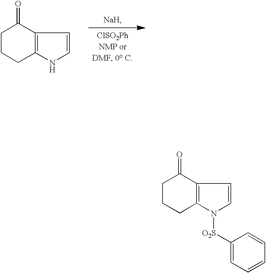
C1CCC2=C(C1=O)C=CN2[O2S]C1=CC=CC=C1.C1CCC2=C(C1=O)C=CN2
